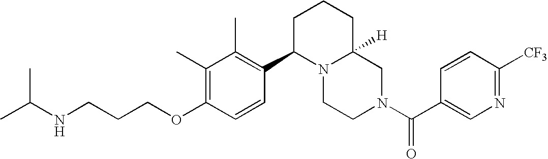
C(OC1=C(C)C(C)=C(C2N3C([H])(CN(C(=O)C4=CN=C([CF3])C=C4)CC3)CCC2)C=C1)CCNC(C)C
